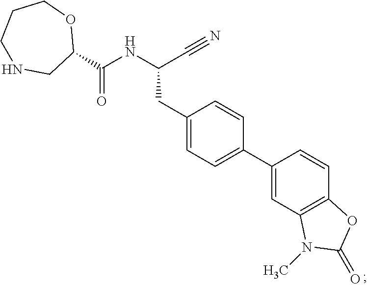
C1NCC(C(NC(C#N)CC2=CC=C(C3=CC4=C(C=C3)OC(=O)N4C)C=C2)=O)OCC1
